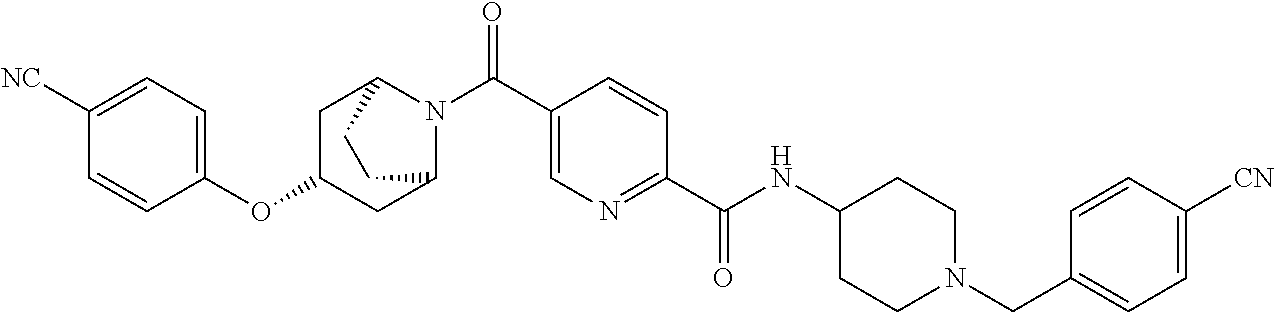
C1C(OC2=CC=C([NC])C=C2)CC2N(C(C3=CN=C(C(NC4CCN(CC5=CC=C([CN])C=C5)CC4)=O)C=C3)=O)C1CC2
